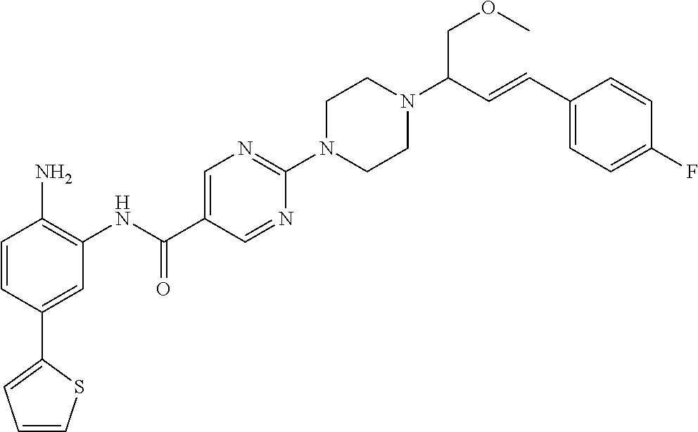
C1=CC(C2=CC=CS2)=CC(NC(C2=CN=C(N3CCN(C(C=CC4=CC=C(F)C=C4)COC)CC3)N=C2)=O)=C1N
